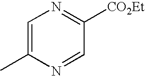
C1=C(C)N=CC([CO2Et])=N1
